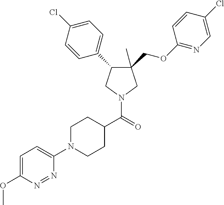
C1(COC2=NC=C(Cl)C=C2)(C)C(C2=CC=C(Cl)C=C2)CN(C(C2CCN(C3=CC=C(OC)N=N3)CC2)=O)C1
